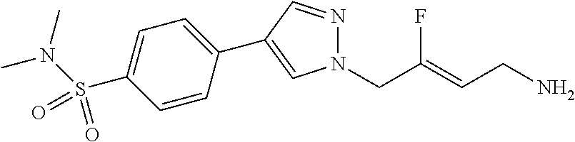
N1=CC(C2=CC=C(S(N(C)C)(=O)=O)C=C2)=CN1CC(=CCN)F
